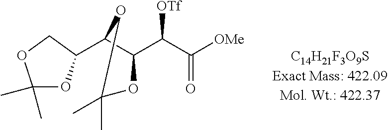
C1(C2OC(C)(C)OC2)C(C(C([OMe])=O)[OTf])OC(C)(C)O1
